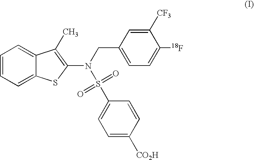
C1=CC=C2C(=C1)C(C)=C(N(S(C1=CC=C([CO2H])C=C1)(=O)=O)CC1=CC=C([18F])C([CF3])=C1)S2
